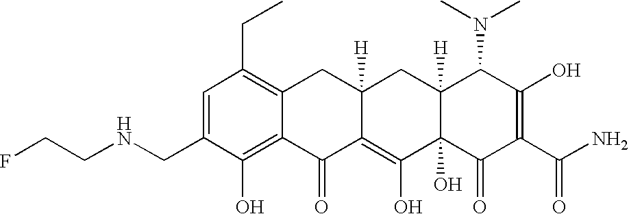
C1(CNCCF)=CC(CC)=C2C(=C1O)C(=O)C1=C(O)C3(O)C([H])(CC1([H])C2)C(N(C)C)C(O)=C(C(N)=O)C3=O
